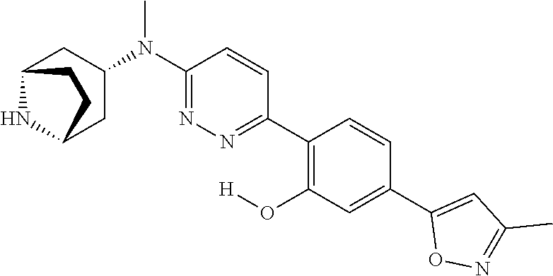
C1(C2=CC(O[H])=C(C3=NN=C(N(C)C4CC5NC(C4)CC5)C=C3)C=C2)=CC(C)=NO1
